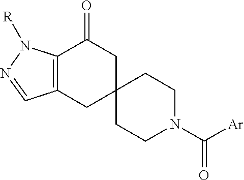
C12=C(CC3(CC1=O)CCN(C([Ar])=O)CC3)C=NN2[R]
